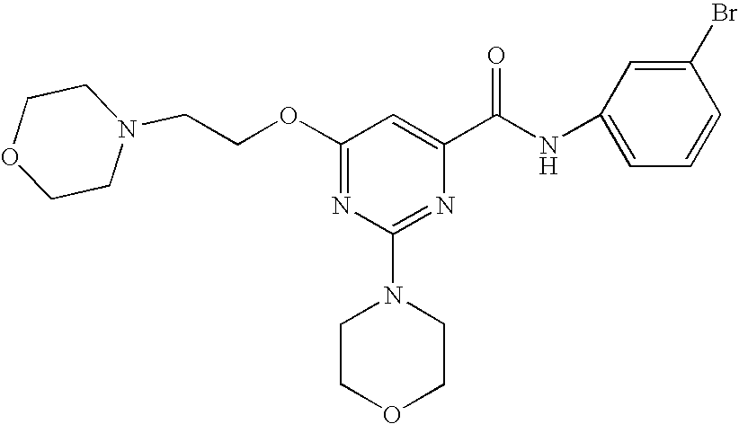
O(C1=NC(N2CCOCC2)=NC(C(NC2=CC=CC(Br)=C2)=O)=C1)CCN1CCOCC1
